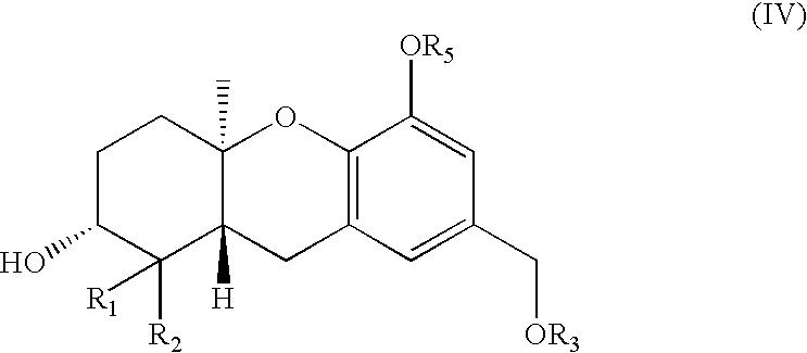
C1C(O)C([R2])([R1])C2([H])C(C)(C1)OC1=C(C2)C=C(C[OR3])C=C1[OR5]
